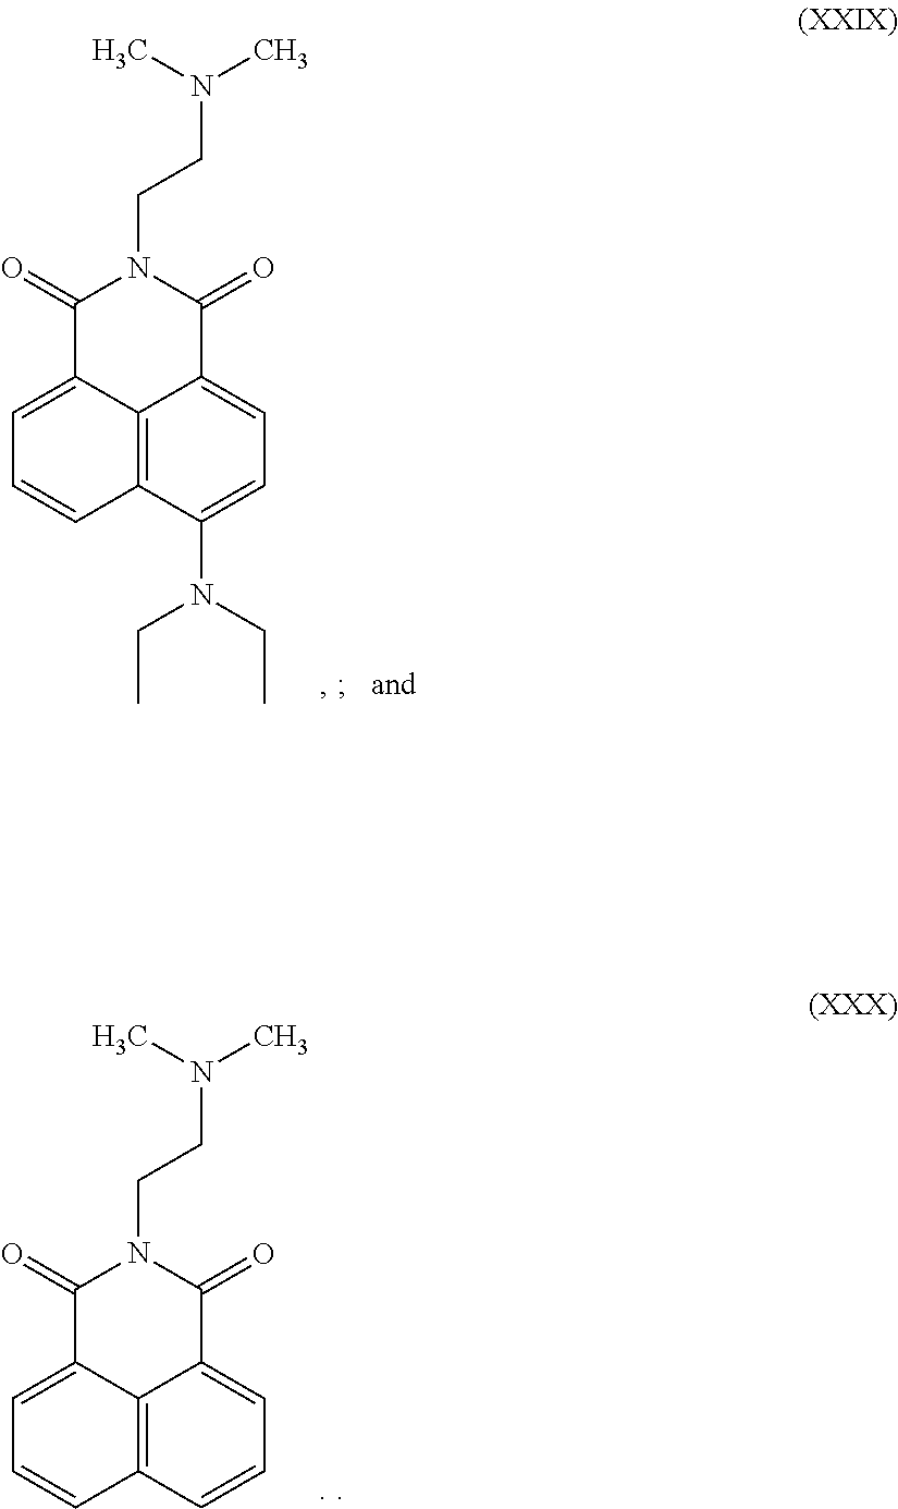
C1=C2C3=C(C=C1)C(N(CC)CC)=CC=C3C(=O)N(CCN(C)C)C2=O.C1=C2C3=C(C=C1)C=CC=C3C(=O)N(CCN(C)C)C2=O
